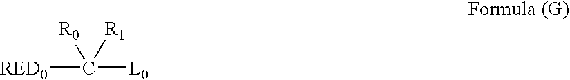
[RED0]C([L0])([R0])[R1]
